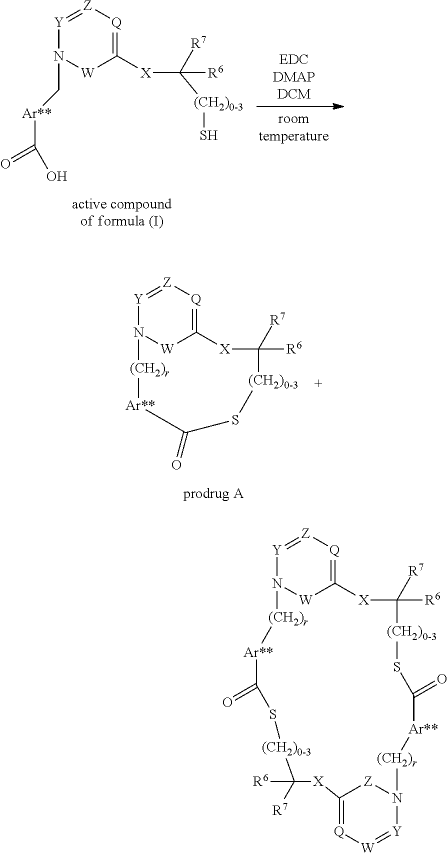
[Y]1=[Z][Q]=C2[W]N1[(CH2)r][Ar**]C(=O)S[(CH2)0-3]C([R6])([R7])[X]2.[Y]1=[Z][Q]=C([X]C([R6])([(CH2)0-3]S)[R7])[W]N1C[Ar**]C(=O)O.[Y]1=[Z][Q]=C2[W]N1[(CH2)r][Ar**]C(=O)S[(CH2)0-3]C([R6])([R7])[X]C1=[Q][W]=[Y]N([(CH2)r][Ar**]C(=O)S[(CH2)0-3]C([R6])([R7])[X]2)[Z]1
